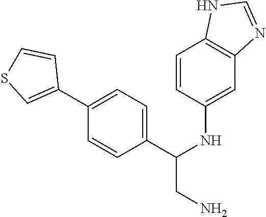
C1(C2=CSC=C2)=CC=C(C(NC2=CC3=C(C=C2)NC=N3)CN)C=C1
